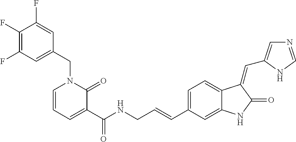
C1(F)=C(F)C=C(CN2C=CC=C(C(NCC=CC3=CC=C4C(=C3)NC(=O)C4=CC3=CN=CN3)=O)C2=O)C=C1F
